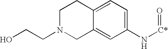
C12=CC=C(N[C*]=O)C=C1CN(CCO)CC2
